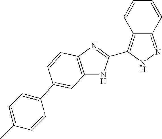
C12=NNC(C3=NC4=C(N3)C=C(C3=CC=C(C)C=C3)C=C4)=C1C=CC=C2
